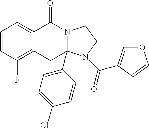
C1=CC(F)=C2C(=C1)C(=O)N1C(C3=CC=C(Cl)C=C3)(C2)N(C(=O)C2=COC=C2)CC1
